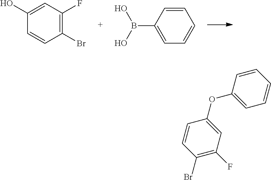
C1(O)=CC(F)=C(Br)C=C1.C1(B(O)O)=CC=CC=C1.C1=C(OC2=CC=CC=C2)C=CC(Br)=C1F
